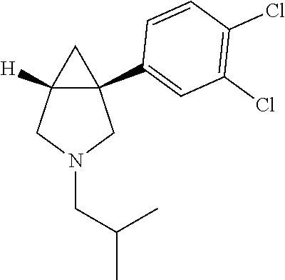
C12([H])C(C3=CC(Cl)=C(Cl)C=C3)(CN(CC(C)C)C1)C2
